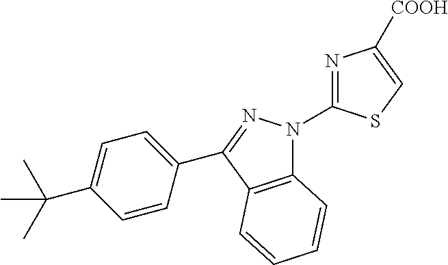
C12=C(C(C3=CC=C(C(C)(C)C)C=C3)=NN1C1=NC([COOH])=CS1)C=CC=C2
